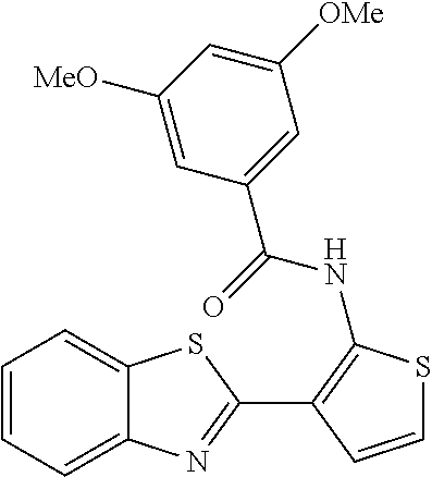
C1=CC=C2C(=C1)SC(C1=C(NC(=O)C3=CC([OMe])=CC([MeO])=C3)SC=C1)=N2
